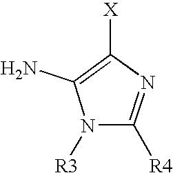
N1([R3])C([R4])=NC([X])=C1N
